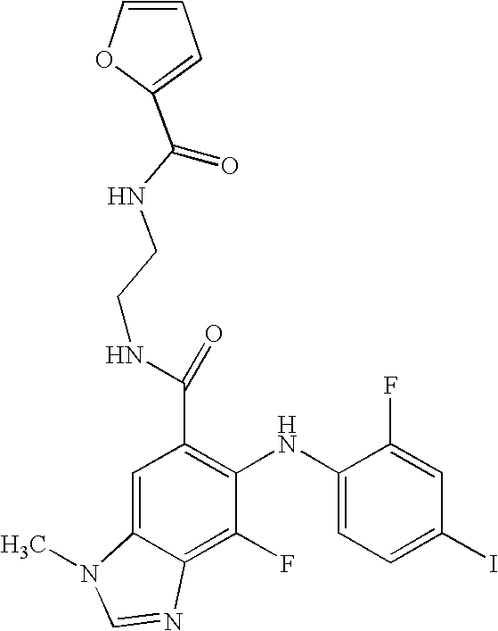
C(C1=C(NC2=CC=C(I)C=C2F)C(F)=C2C(=C1)N(C)C=N2)(NCCNC(=O)C1=CC=CO1)=O
